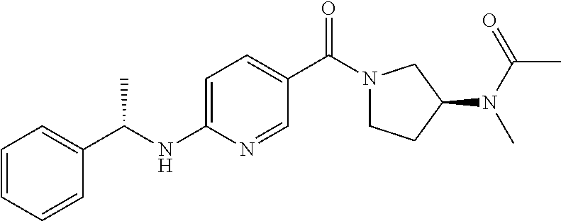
C1=CC=CC(C(NC2=CC=C(C(N3CCC(N(C(=O)C)C)C3)=O)C=N2)C)=C1
